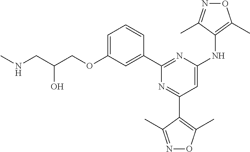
C1=C(OCC(CNC)O)C=C(C2=NC(NC3=C(C)ON=C3C)=CC(C3=C(C)ON=C3C)=N2)C=C1
